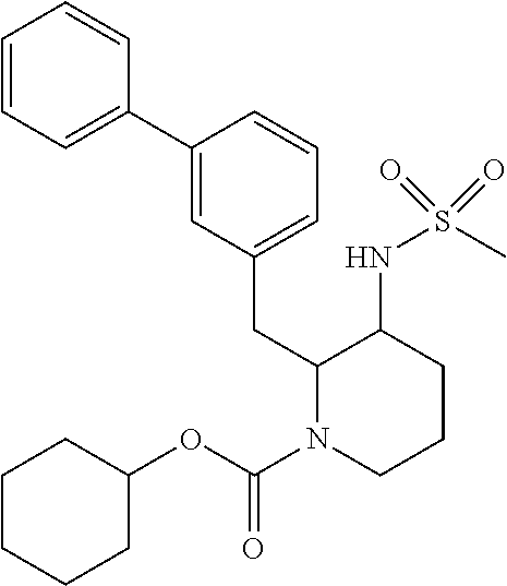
C1=CC=C(C2=CC(CC3N(C(OC4CCCCC4)=O)CCCC3NS(C)(=O)=O)=CC=C2)C=C1
